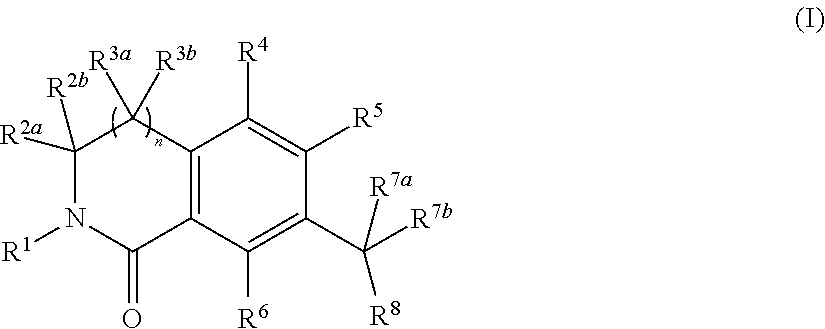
C1([R2b])([R2a])N([R1])C(=O)C2=C(C1([R3b])[R3a])C([R4])=C([R5])C(C([R7b])([R8])[R7a])=C2[R6]
